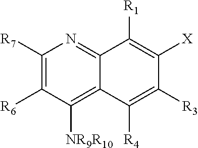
C1([R7])=C([R6])C([NR9R10])=C2C(=N1)C([R1])=C([X])C([R3])=C2[R4]
